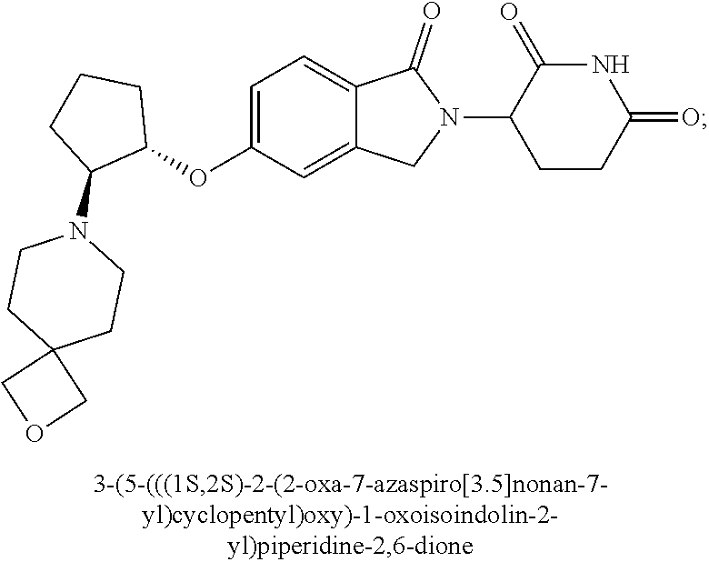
C1=C(OC2CCCC2N2CCC3(CC2)COC3)C=C2C(=C1)C(=O)N(C1CCC(=O)NC1=O)C2
